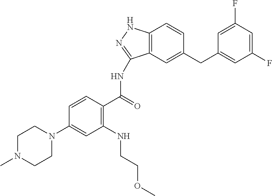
C1N(C)CCN(C2=CC(NCCOC)=C(C(=O)NC3=NNC4=C3C=C(CC3=CC(F)=CC(F)=C3)C=C4)C=C2)C1
